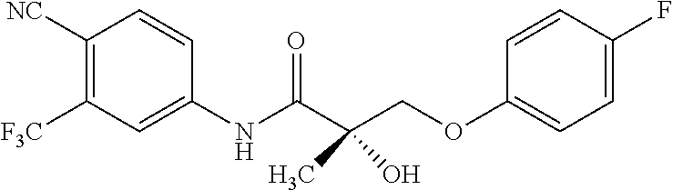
C1([NC])=C([F3C])C=C(NC(C(COC2=CC=C(F)C=C2)(C)O)=O)C=C1
